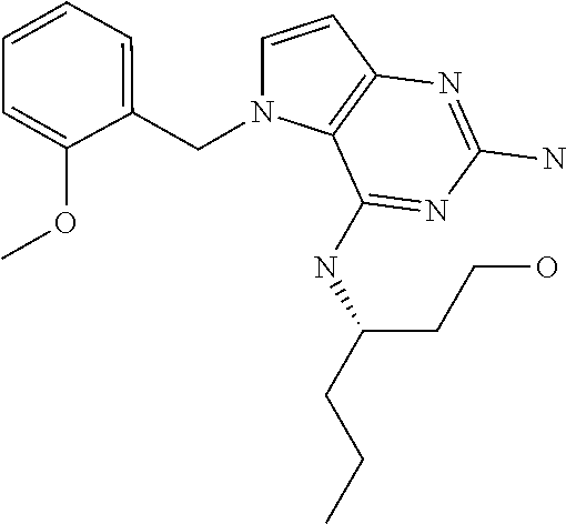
C1=CC2=C(N1CC1=CC=CC=C1OC)C(NC(CCC)CCO)=NC(N)=N2
